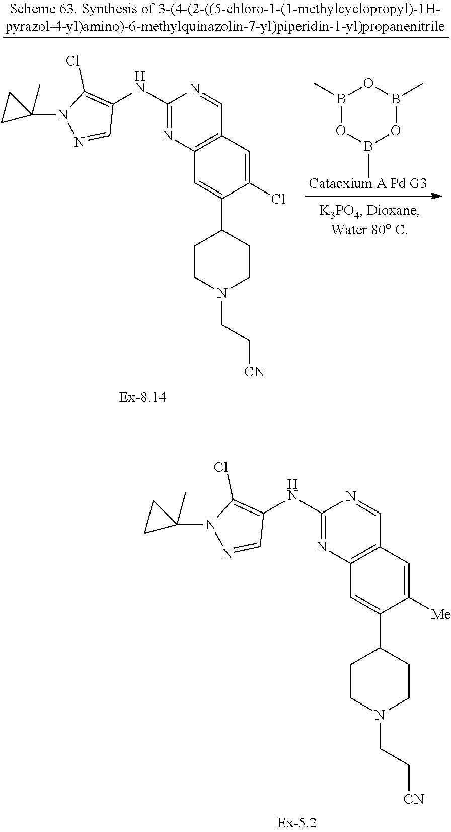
C1(NC2=C(Cl)N(C3(C)CC3)N=C2)=NC2=C(C=N1)C=C([Me])C(C1CCN(CC[CN])CC1)=C2.C1(NC2=C(Cl)N(C3(C)CC3)N=C2)=NC2=C(C=N1)C=C(Cl)C(C1CCN(CC[CN])CC1)=C2.B1(C)OB(C)OB(C)O1
